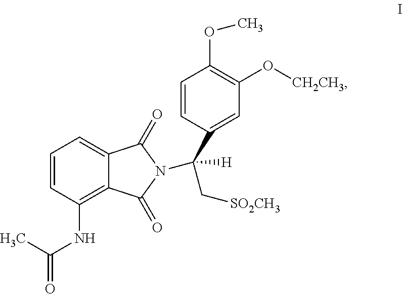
C1=CC(NC(C)=O)=C2C(=C1)C(=O)N(C(C1=CC(O[CH2CH3])=C(OC)C=C1)(C[SO2CH3])[H])C2=O
